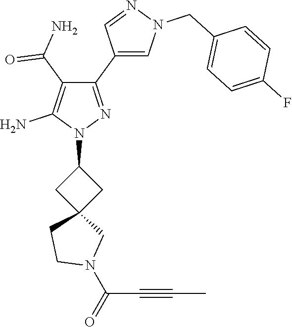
C1C(N2N=C(C3=CN(CC4=CC=C(F)C=C4)N=C3)C(C(=O)N)=C2N)CC12CN(C(C#CC)=O)CC2
